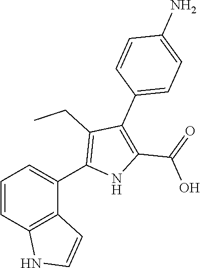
C1=CC2=C(C(C3=C(CC)C(C4=CC=C(N)C=C4)=C(C(=O)O)N3)=C1)C=CN2
